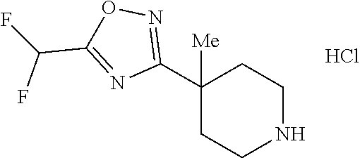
C1([Me])(C2=NOC(C(F)F)=N2)CCNCC1.Cl
